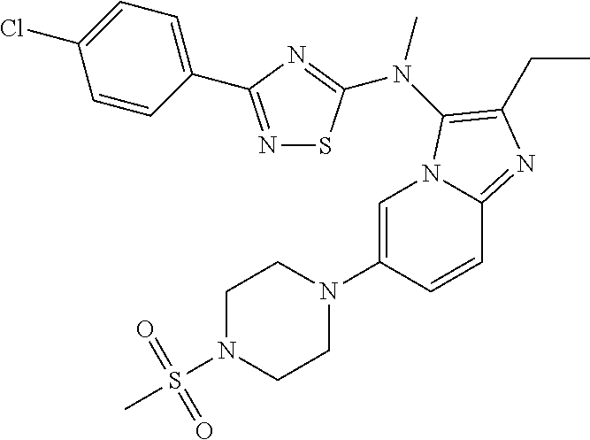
C1=C(N2CCN(S(C)(=O)=O)CC2)C=CC2=NC(CC)=C(N(C)C3=NC(C4=CC=C(Cl)C=C4)=NS3)N12
